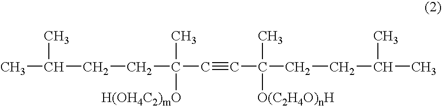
CC(C)CCC(C)(C#CC(C)([O(C2H4O)nH])CCC(C)C)[H(OH4C2)mO]
